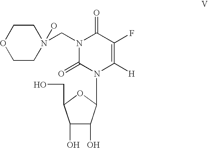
N1(CN2(O)CCOCC2)C(=O)N(C2C(O)C(O)C(CO)O2)C([H])=C(F)C1=O
